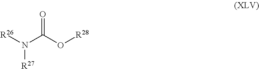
O=C(N([R27])[R26])O[R28]
